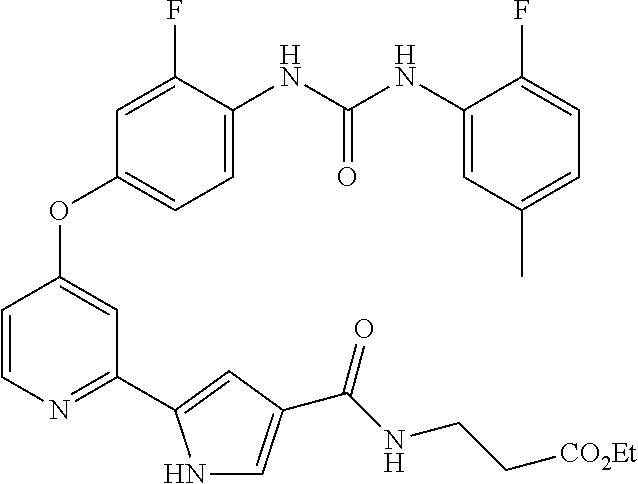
C1=C(NC(NC2=CC(C)=CC=C2F)=O)C(F)=CC(OC2=CC(C3=CC(C(NCC[CO2Et])=O)=CN3)=NC=C2)=C1
